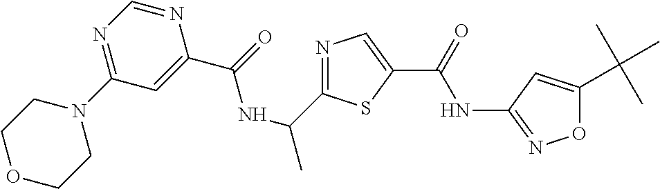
O1CCN(C2=NC=NC(C(=O)NC(C3=NC=C(C(NC4=NOC(C(C)(C)C)=C4)=O)S3)C)=C2)CC1
